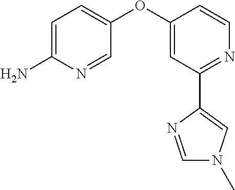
C1=C(N)N=CC(OC2=CC(C3=CN(C)C=N3)=NC=C2)=C1
